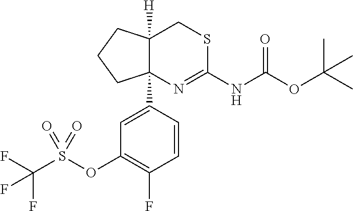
C12(C3=CC(OS(C(F)(F)F)(=O)=O)=C(F)C=C3)C([H])(CSC(NC(OC(C)(C)C)=O)=N1)CCC2
